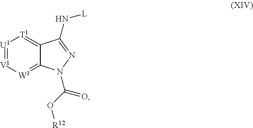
[U1]1=[V1][W1]=C2C(=[T1]1)C(N[L])=NN2C(=O)O[R12]
